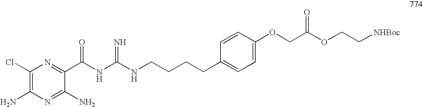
C1(Cl)=C(N)N=C(N)C(C(NC(NCCCCC2=CC=C(OCC(OCC[NHBoc])=O)C=C2)=N)=O)=N1
